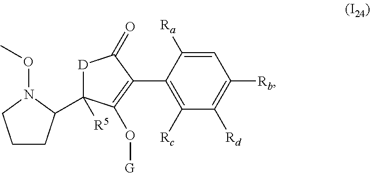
C1=C([Ra])C(C2=C(O[G])C([R5])(C3CCCN3OC)[D]C2=O)=C([Rc])C([Rd])=C1[Rb]
